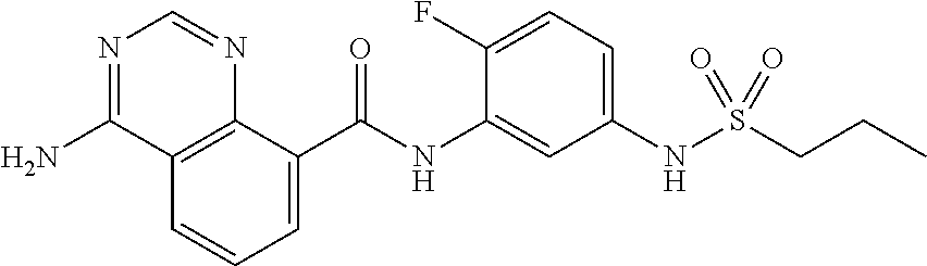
C12=C(C(C(NC3=CC(NS(CCC)(=O)=O)=CC=C3F)=O)=CC=C1)N=CN=C2N
